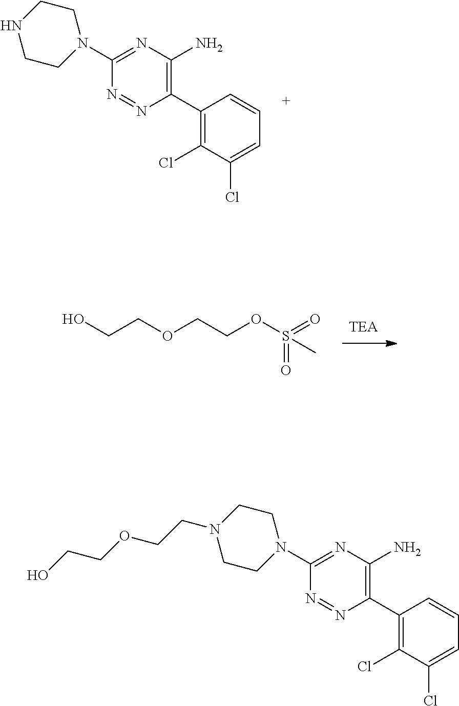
O(CCOS(=O)(=O)C)CCO.C1(C2=C(N)N=C(N3CCNCC3)N=N2)=C(Cl)C(Cl)=CC=C1.C1(C2=C(N)N=C(N3CCN(CCOCCO)CC3)N=N2)=C(Cl)C(Cl)=CC=C1
